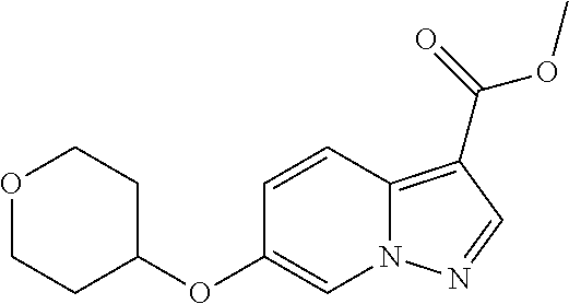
C1=CC2=C(C(=O)OC)C=NN2C=C1OC1CCOCC1
